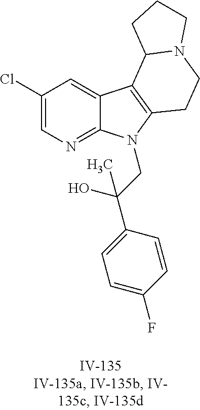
C1(Cl)=CN=C2C(=C1)C1=C(N2CC(C2=CC=C(F)C=C2)(O)C)CCN2C1CCC2
